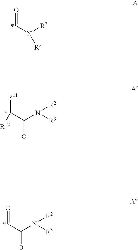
O=CN([R2])[R3].N([R2])([R3])C(C([R11])[R12])=O.N([R2])([R3])C(C=O)=O
